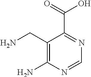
C1(CN)=C(N)N=CN=C1C(=O)O
